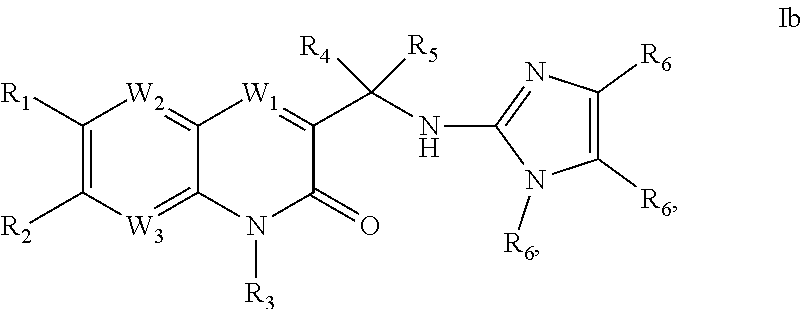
C1([R1])=C([R2])[W3]=C2C(=[W2]1)[W1]=C(C(NC1=NC([R6])=C([R6])N1[R6])([R4])[R5])C(=O)N2[R3]
